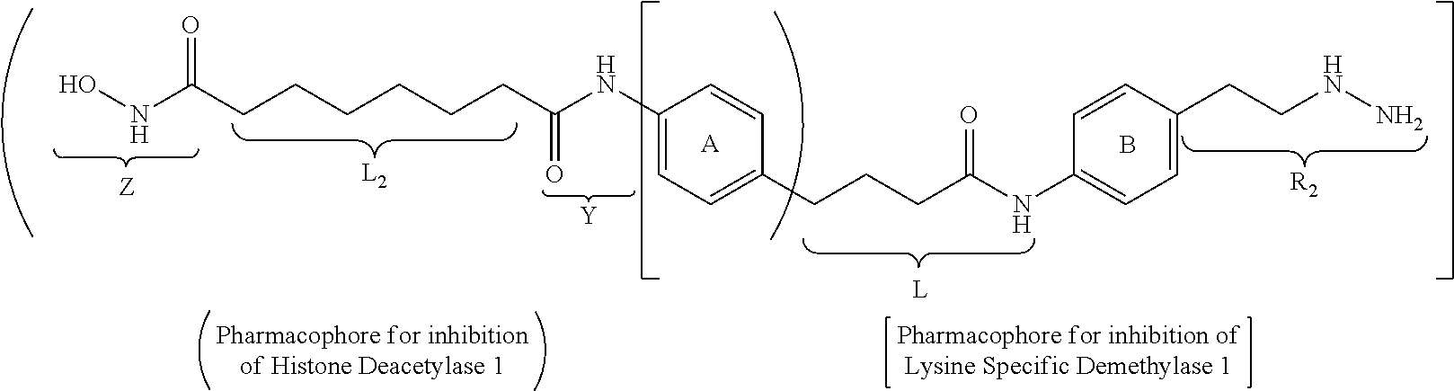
[R2].B.ONC(CCCCCCC(NC1=CC=C(CCCC(NC2=CC=C(CCNN)C=C2)=O)C=C1)=O)=O.[Y].[L2].[A]
